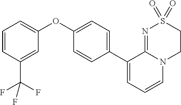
C1(C2=CC=CN3C2=NS(=O)(=O)CC3)=CC=C(OC2=CC=CC(C(F)(F)F)=C2)C=C1
